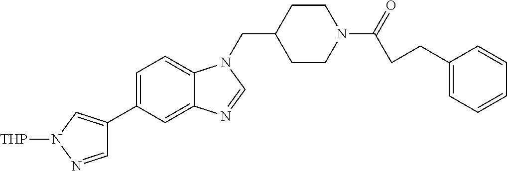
C1CN(C(=O)CCC2=CC=CC=C2)CCC1CN1C2=CC=C(C3=CN([THP])N=C3)C=C2N=C1
